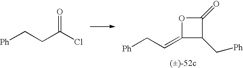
[Ph]CCC(Cl)=O.[Ph]CC=C1C(C[Ph])C(=O)O1
